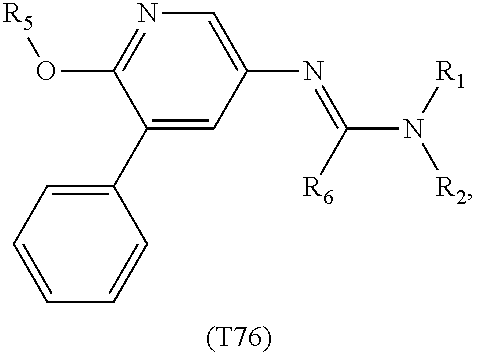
C1(C2=CC=CC=C2)=CC(N=C([R6])N([R1])[R2])=CN=C1O[R5].[(T76)]
